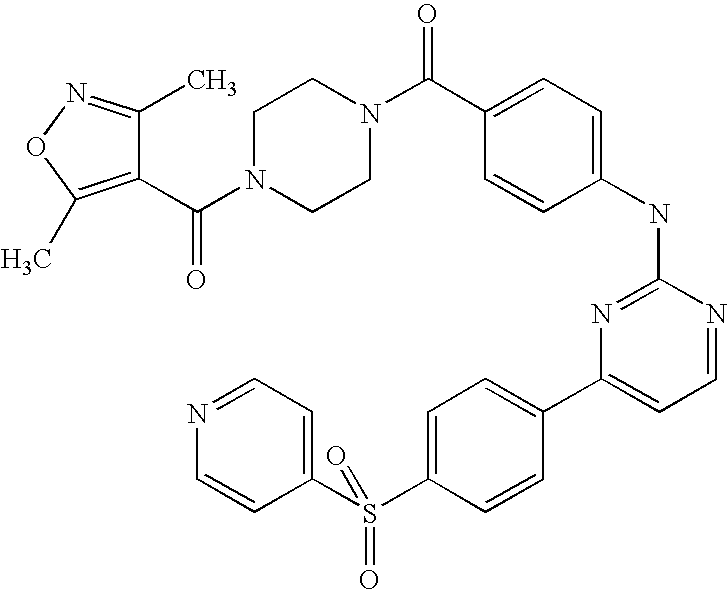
C1N(C(C2=C(C)ON=C2C)=O)CCN(C(C2=CC=C(NC3=NC(C4=CC=C(S(C5=CC=NC=C5)(=O)=O)C=C4)=CC=N3)C=C2)=O)C1
